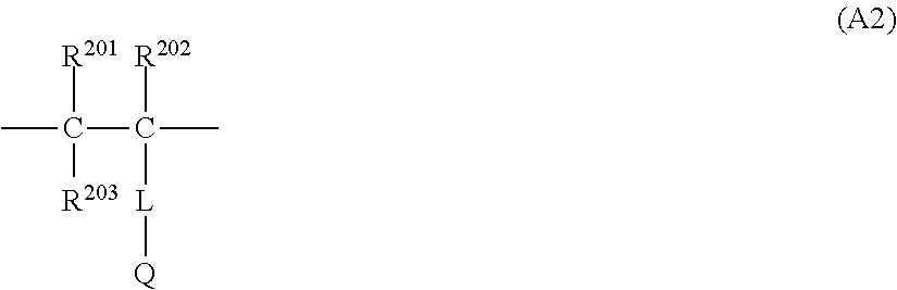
CC(C(C)([R202])[L][Q])([R201])[R203]
